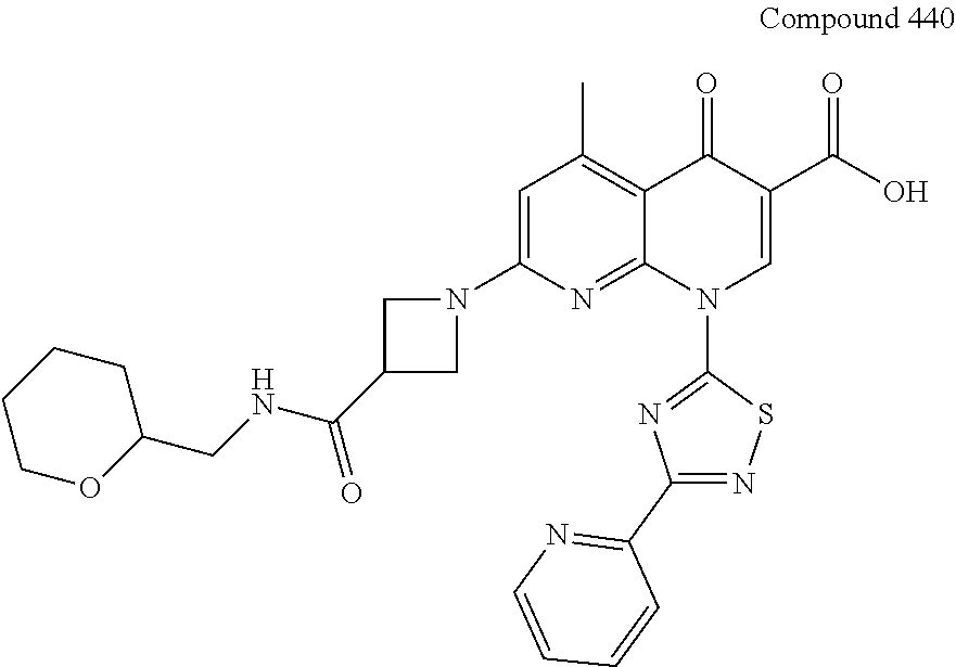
C1=C(N2CC(C(NCC3CCCCO3)=O)C2)N=C2C(=C1C)C(=O)C(C(O)=O)=CN2C1=NC(C2=NC=CC=C2)=NS1
